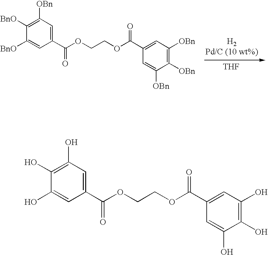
[THF].C1([OBn])=C([OBn])C=C(C(OCCOC(C2=CC([OBn])=C([BnO])C([BnO])=C2)=O)=O)C=C1[OBn].C1(O)=C(O)C=C(C(OCCOC(C2=CC(O)=C(O)C(O)=C2)=O)=O)C=C1O
